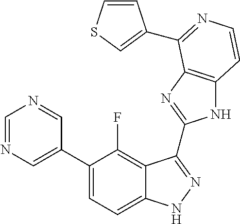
C1=C(C2=CC=C3C(=C2F)C(C2=NC4=C(N2)C=CN=C4C2=CSC=C2)=NN3)C=NC=N1
